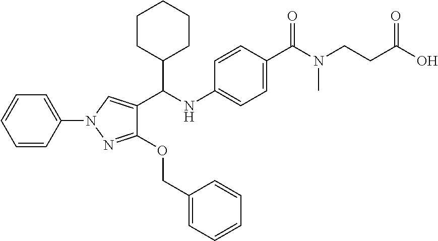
C1(C(NC2=CC=C(C(=O)N(CCC(O)=O)C)C=C2)C2=CN(C3=CC=CC=C3)N=C2OCC2=CC=CC=C2)CCCCC1
